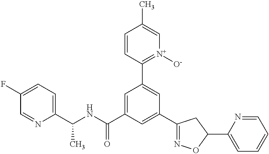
C1(C(NC(C2=CC(C3=[N+]([O-])C=C(C)C=C3)=CC(C3=NOC(C4=CC=CC=N4)C3)=C2)=O)C)=CC=C(F)C=N1
